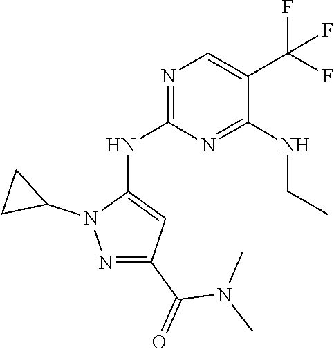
C1CC1N1N=C(C(=O)N(C)C)C=C1NC1=NC=C(C(F)(F)F)C(NCC)=N1
